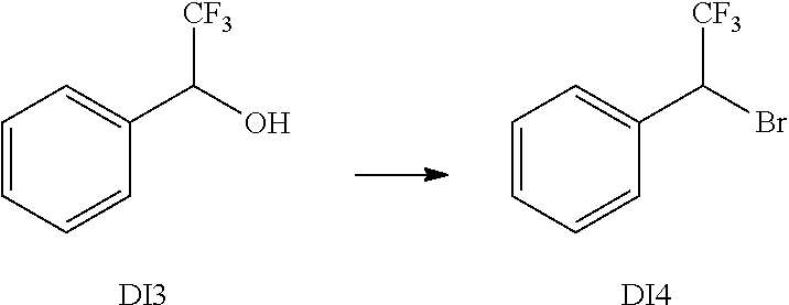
C1=CC=CC(C(Br)[CF3])=C1.[DI4].C1=CC=CC(C(O)[CF3])=C1.[DI3]
